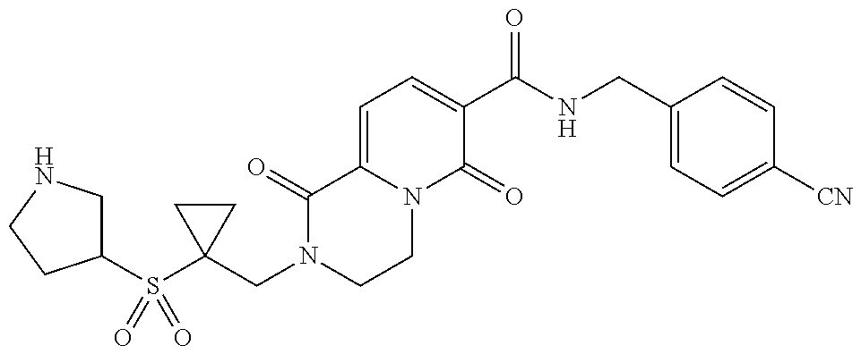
C1(CN2CCN3C(=CC=C(C(NCC4=CC=C([CN])C=C4)=O)C3=O)C2=O)(S(C2CNCC2)(=O)=O)CC1
